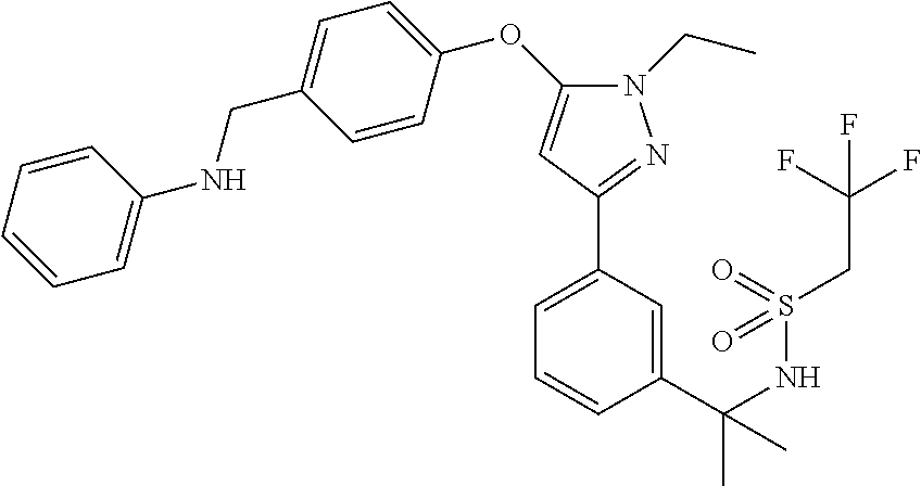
C1=C(C(NS(CC(F)(F)F)(=O)=O)(C)C)C=CC=C1C1=NN(CC)C(OC2=CC=C(CNC3=CC=CC=C3)C=C2)=C1
